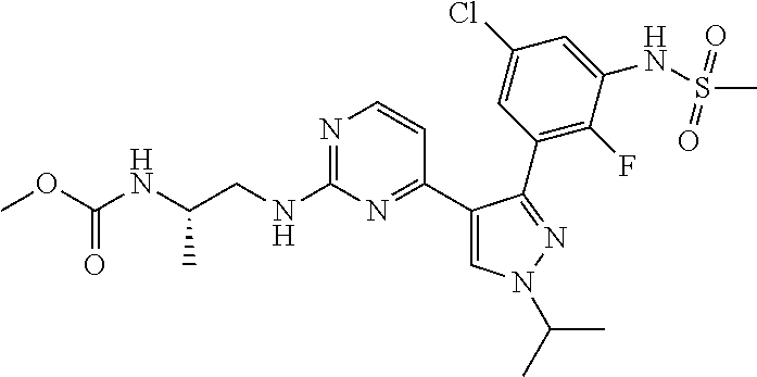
N1=C(NCC(NC(OC)=O)C)N=C(C2=CN(C(C)C)N=C2C2=C(F)C(NS(C)(=O)=O)=CC(Cl)=C2)C=C1
